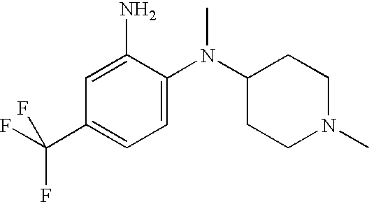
C1=C(C(F)(F)F)C=C(N)C(N(C2CCN(C)CC2)C)=C1
